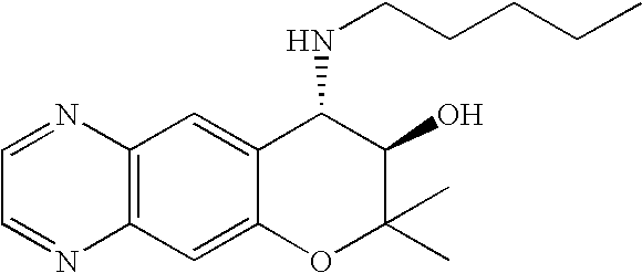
C12=C(C=C3C(=C1)C(NCCCCC)C(O)C(C)(C)O3)N=CC=N2
